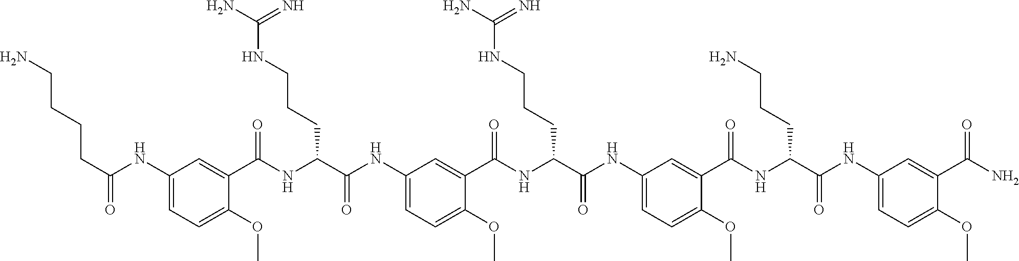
C1(NC(CCCCN)=O)=CC=C(OC)C(C(NC(C(NC2=CC=C(OC)C(C(NC(C(NC3=CC=C(OC)C(C(NC(C(NC4=CC=C(OC)C(C(N)=O)=C4)=O)CCCN)=O)=C3)=O)CCCNC(N)=N)=O)=C2)=O)CCCNC(N)=N)=O)=C1
